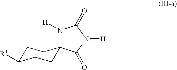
N1([H])C(=O)N([H])C(=O)C12CCC([R1])CC2
